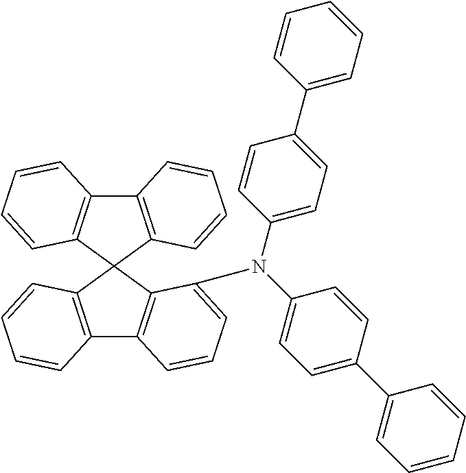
C12=C(C=CC=C1)C1(C3=C2C=CC=C3N(C2=CC=C(C3=CC=CC=C3)C=C2)C2=CC=C(C3=CC=CC=C3)C=C2)C2=C(C3=C1C=CC=C3)C=CC=C2
